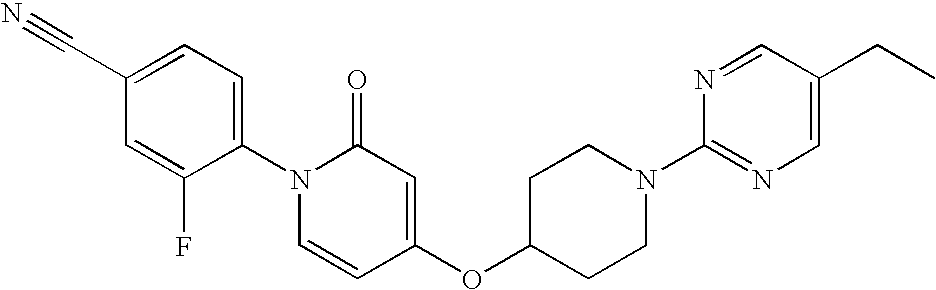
C1(C#N)=CC=C(N2C=CC(OC3CCN(C4=NC=C(CC)C=N4)CC3)=CC2=O)C(F)=C1
